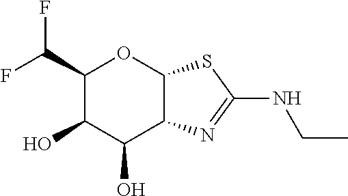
C1(C(F)F)C(O)C(O)C2C(O1)SC(NCC)=N2
